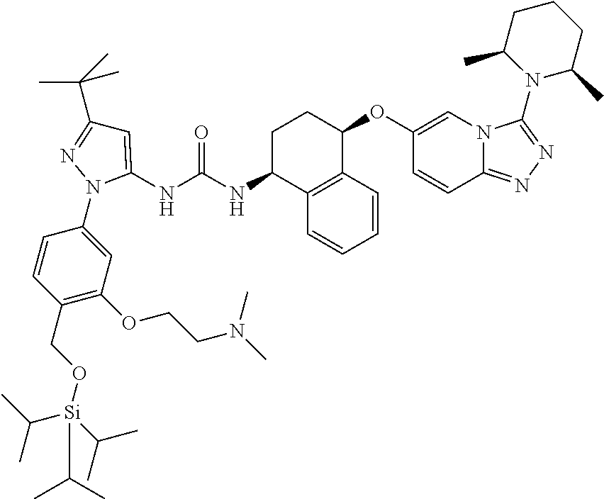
C1=C(NC(NC2C3=C(C(OC4=CN5C(=NN=C5N5C(C)CCCC5C)C=C4)CC2)C=CC=C3)=O)N(C2=CC(OCCN(C)C)=C(CO[Si](C(C)C)(C(C)C)C(C)C)C=C2)N=C1C(C)(C)C
